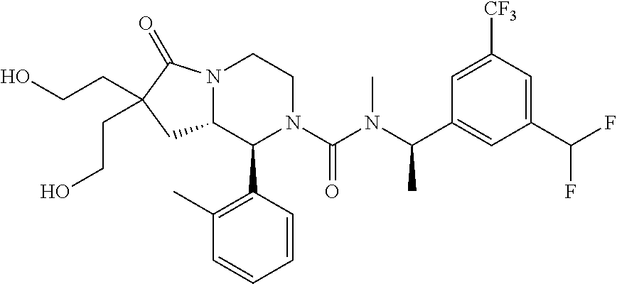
N12C(C(C3=C(C)C=CC=C3)N(C(N(C(C)C3=CC(C(F)F)=CC([CF3])=C3)C)=O)CC1)CC(CCO)(CCO)C2=O
